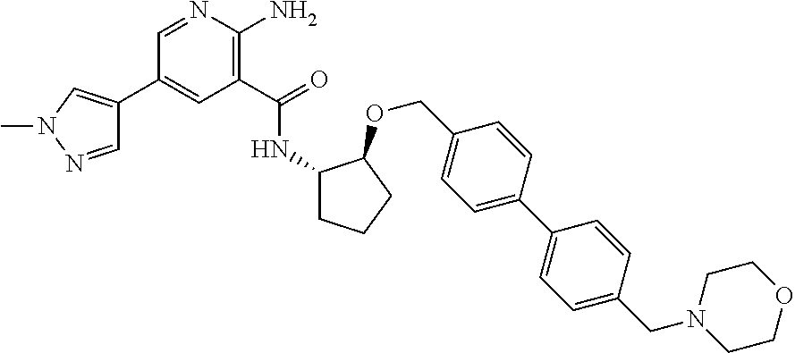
C1(C(=O)NC2CCCC2OCC2=CC=C(C3=CC=C(CN4CCOCC4)C=C3)C=C2)=C(N)N=CC(C2=CN(C)N=C2)=C1
